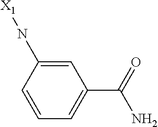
C1=C(N[X1])C=CC=C1C(=O)N
